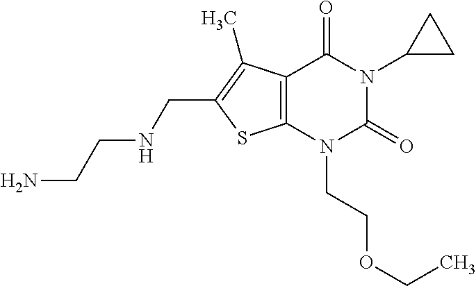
C12=C(N(CCOCC)C(=O)N(C3CC3)C1=O)SC(CNCCN)=C2C
